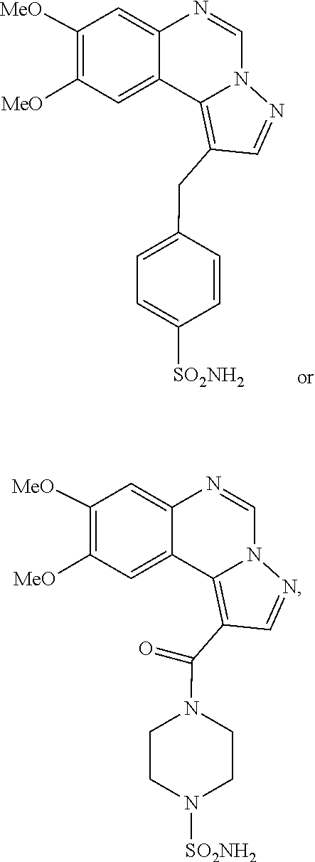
C1=NC2=CC([MeO])=C([MeO])C=C2C2=C(CC3=CC=C([SO2NH2])C=C3)C=NN12.N1([SO2NH2])CCN(C(=O)C2=C3N(C=NC4=CC([MeO])=C([MeO])C=C43)N=C2)CC1
